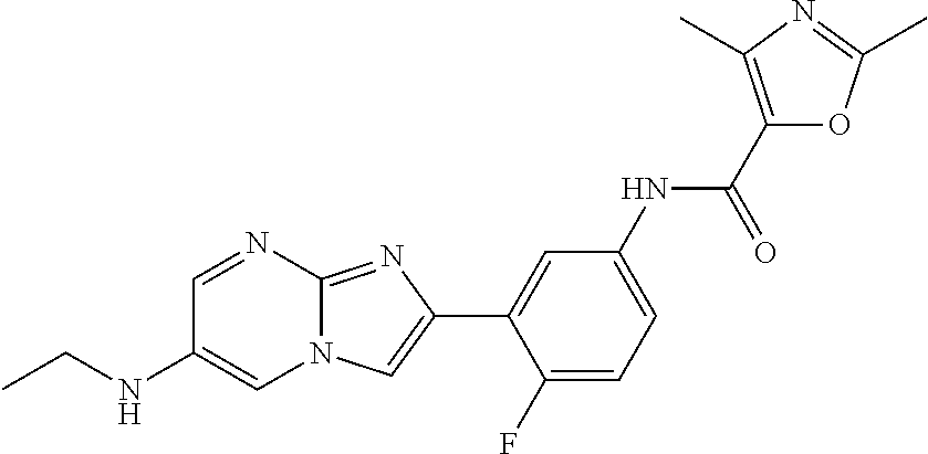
C1=NC2=NC(C3=CC(NC(C4=C(C)N=C(C)O4)=O)=CC=C3F)=CN2C=C1NCC
